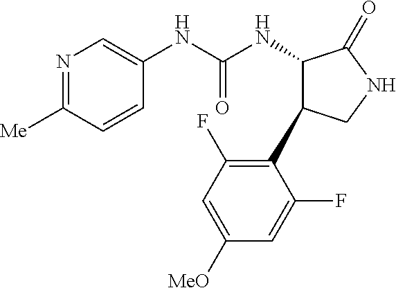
C1=CC([Me])=NC=C1NC(NC1C(C2=C(F)C=C([MeO])C=C2F)CNC1=O)=O
